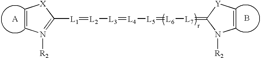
C1=CN([R2])=C([L1]=[L2][L3]=[L4][L5]=[L6][L7]=C2[Y]C=CN2[R2])[X]1.B
